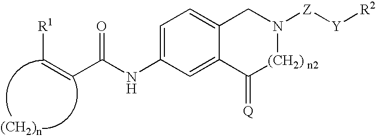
C(NC1=CC=C2C(=C1)C(=[Q])[(CH2) n2]N([Z][Y][R2])C2)(=O)C=C[R1]
